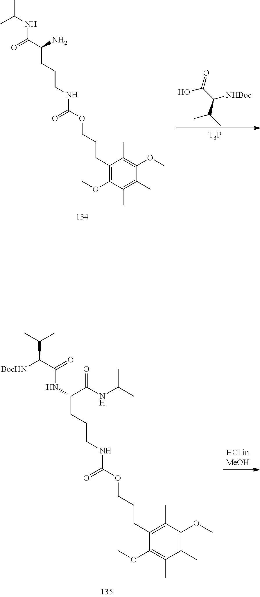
C(NC(C(CCCNC(OCCCC1=C(OC)C(C)=C(C)C(OC)=C1C)=O)N)=O)(C)C.OC(C([NHBoc])C(C)C)=O.[T3P].N(C(CCCNC(OCCCC1=C(C)C(OC)=C(C)C(C)=C1OC)=O)C(NC(C)C)=O)C(C([BocHN])C(C)C)=O
